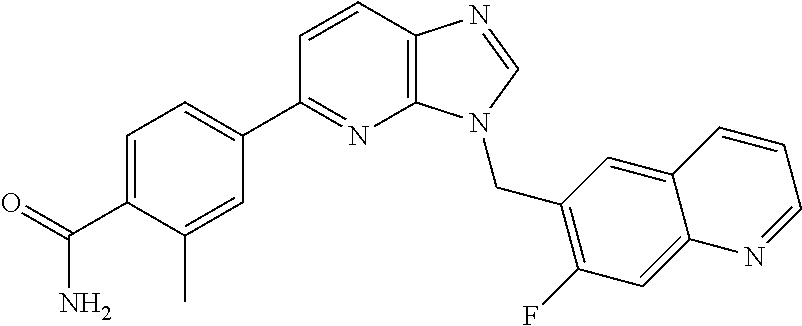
C1=CC2=C(N=C1C1=CC=C(C(=O)N)C(C)=C1)N(CC1=C(F)C=C3C(=C1)C=CC=N3)C=N2
